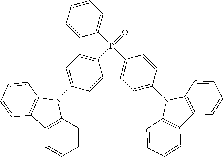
C1=CC2=C(C=C1)C1=C(N2C2=CC=C(P(=O)(C3=CC=CC=C3)C3=CC=C(N4C5=C(C6=C4C=CC=C6)C=CC=C5)C=C3)C=C2)C=CC=C1
